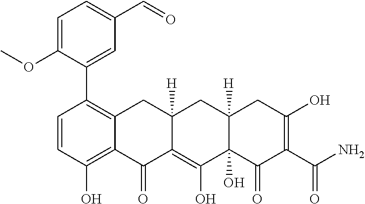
C1=CC(O)=C2C(=C1C1=CC(C=O)=CC=C1OC)CC1([H])C(=C(O)C3(O)C([H])(C1)CC(O)=C(C(N)=O)C3=O)C2=O
